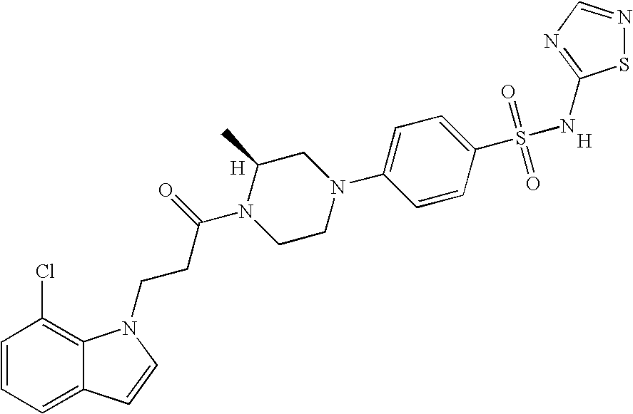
C1=CC=C2C(=C1Cl)N(CCC(N1CCN(C3=CC=C(S(=O)(=O)NC4=NC=NS4)C=C3)CC1C)=O)C=C2.[H].[H]
